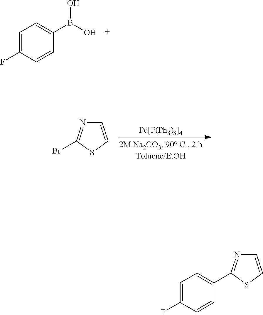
C1=C(F)C=CC(B(O)O)=C1.[Pd[P(Ph3)3]4].BrC1=NC=CS1.C1(C2=NC=CS2)=CC=C(F)C=C1
